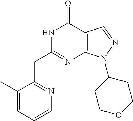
N1C(CC2=NC=CC=C2C)=NC2=C(C1=O)C=NN2C1CCOCC1
